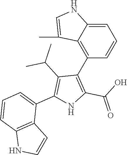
C1=C2C(=C(C3=C(C(O)=O)NC(C4=CC=CC5=C4C=CN5)=C3C(C)C)C=C1)C(C)=CN2
